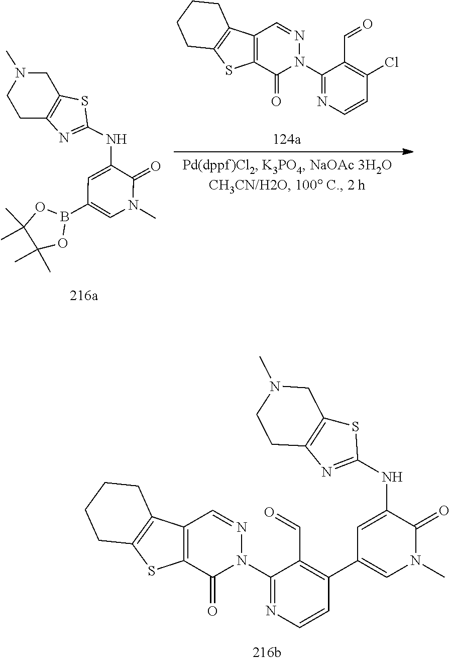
S1C2=C(N=C1NC1=CC(B3OC(C)(C)C(C)(C)O3)=CN(C)C1=O)CCN(C)C2.C12=C(C(=O)N(C3=NC=CC(Cl)=C3C=O)N=C1)SC1=C2CCCC1.C12=C(C(=O)N(C3=NC=CC(C4=CN(C)C(=O)C(NC5=NC6=C(S5)CN(C)CC6)=C4)=C3C=O)N=C1)SC1=C2CCCC1
